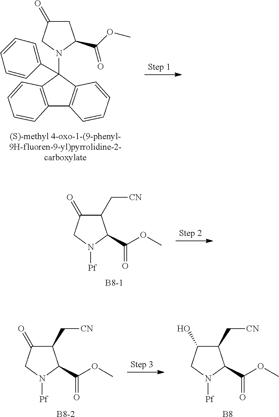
C12=C(C(N3C(C(OC)=O)CC(=O)C3)(C3=CC=CC=C3)C3=C1C=CC=C3)C=CC=C2.C1(C[CN])C(=O)CN([Pf])C1C(OC)=O.[B8-1].C1(C[CN])C(=O)CN([Pf])C1C(OC)=O.[B8-2].C1(C[CN])C(O)CN([Pf])C1C(OC)=O.[B8]
